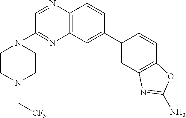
C1(C2=CC3=C(C=C2)N=CC(N2CCN(C[CF3])CC2)=N3)=CC2=C(C=C1)OC(N)=N2
